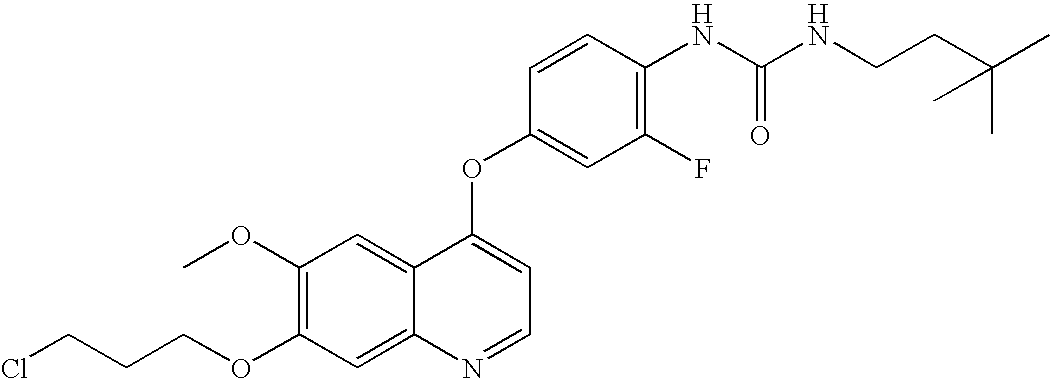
C1=CC(OC2=CC=NC3=CC(OCCCCl)=C(OC)C=C23)=CC(F)=C1NC(NCCC(C)(C)C)=O
